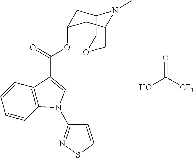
O=C([CF3])O.C1=CC2=C(C=C1)N(C1=NSC=C1)C=C2C(=O)OC1CC2COCC(C1)N2C
